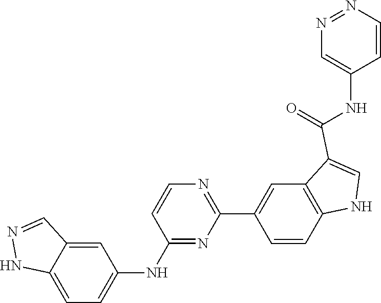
C1(C2=CC3=C(C=C2)NC=C3C(NC2=CN=NC=C2)=O)=NC=CC(NC2=CC=C3NN=CC3=C2)=N1
